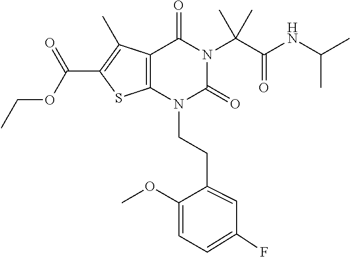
C1(F)=CC=C(OC)C(CCN2C(=O)N(C(C(=O)NC(C)C)(C)C)C(=O)C3=C2SC(C(OCC)=O)=C3C)=C1
